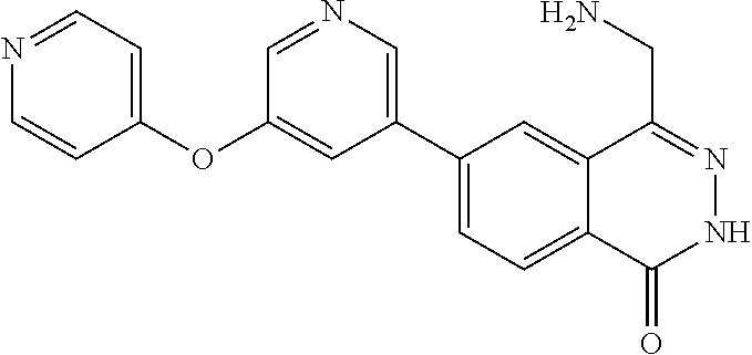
C1(C2=CN=CC(OC3=CC=NC=C3)=C2)=CC=C2C(=C1)C(CN)=NNC2=O
